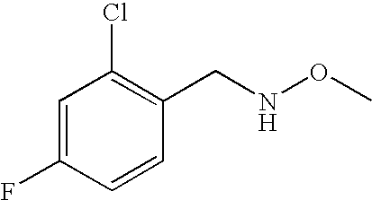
ClC1=C(CNOC)C=CC(F)=C1
